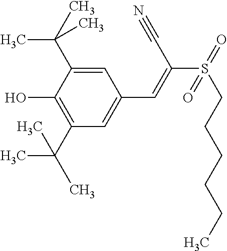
C1(C(C)(C)C)=C(O)C(C(C)(C)C)=CC(C=C(S(=O)(CCCCCC)=O)C#N)=C1
